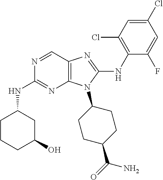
N1=CC2=C(N=C1NC1CCCC(O)C1)N(C1CCC(C(=O)N)CC1)C(NC1=C(Cl)C=C(Cl)C=C1F)=N2
